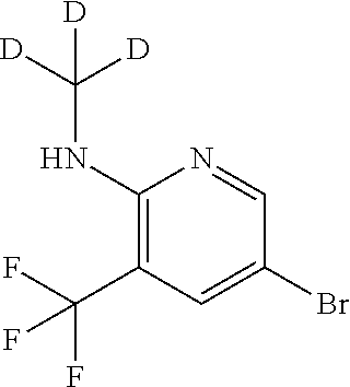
C1(NC([D])([D])[D])=C(C(F)(F)F)C=C(Br)C=N1
